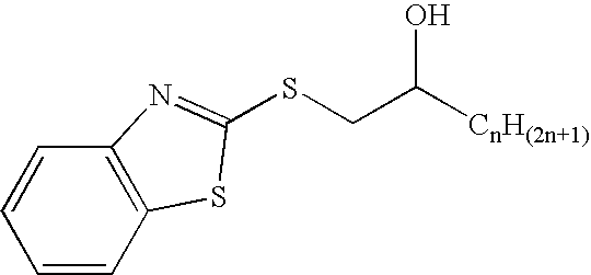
C1=CC2=C(C=C1)N=C(SCC([CnH(2n+1)])O)S2
